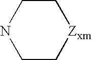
C1NCC[Zxm]C1
